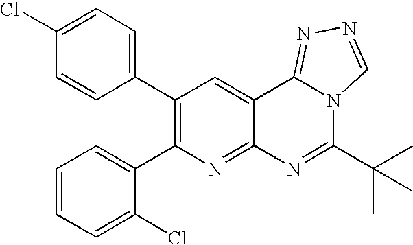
C1(C2=C(C3=CC=CC=C3Cl)N=C3C(=C2)C2=NN=CN2C(C(C)(C)C)=N3)=CC=C(Cl)C=C1
